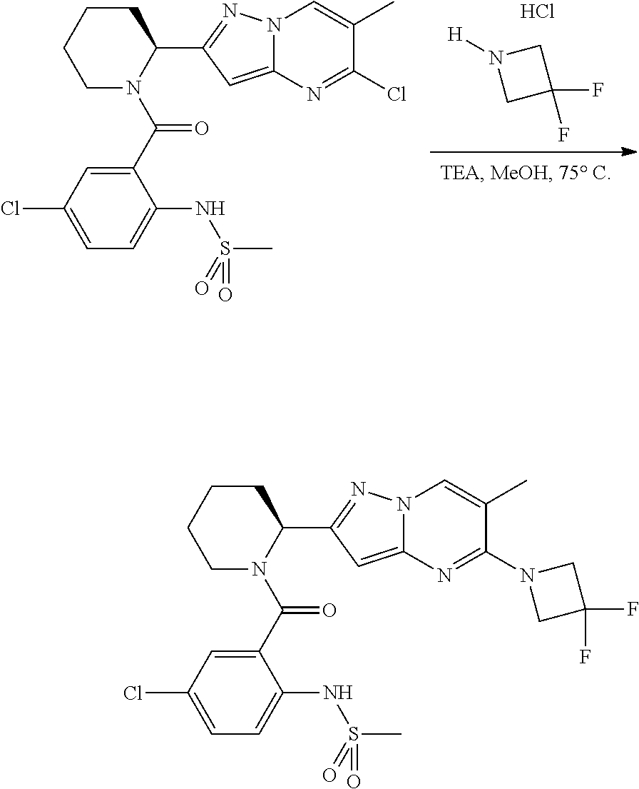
Cl.C1(Cl)=CC=C(NS(C)(=O)=O)C(C(=O)N2CCCCC2C2=NN3C(=C2)N=C(Cl)C(C)=C3)=C1.C1N([H])CC1(F)F.C1(Cl)=CC=C(NS(C)(=O)=O)C(C(=O)N2CCCCC2C2=NN3C(=C2)N=C(N2CC(F)(F)C2)C(C)=C3)=C1
